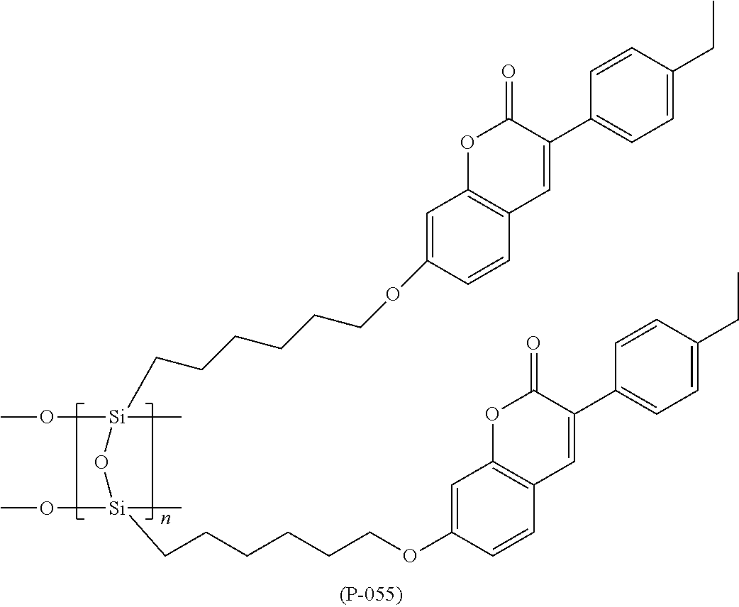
C1=C(OCCCCCC[Si](O[Si](CCCCCCOC2=CC3=C(C=C2)C=C(C2=CC=C(CC)C=C2)C(=O)O3)(OC)C)(OC)C)C=CC2=C1OC(=O)C(C1=CC=C(CC)C=C1)=C2
